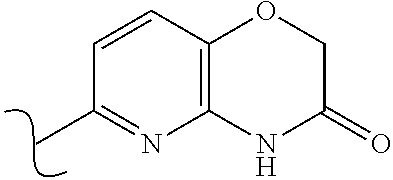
C1(C)=NC2=C(C=C1)OCC(=O)N2
